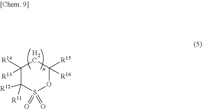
C1([R14])([R13])C([R12])([R11])S(=O)(=O)OC([R15])([R16])C1
